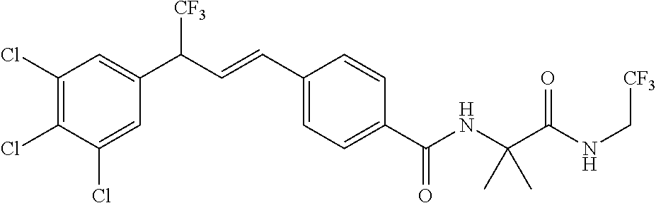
C1(Cl)=C(Cl)C=C(C(C=CC2=CC=C(C(NC(C(NC[CF3])=O)(C)C)=O)C=C2)[CF3])C=C1Cl
